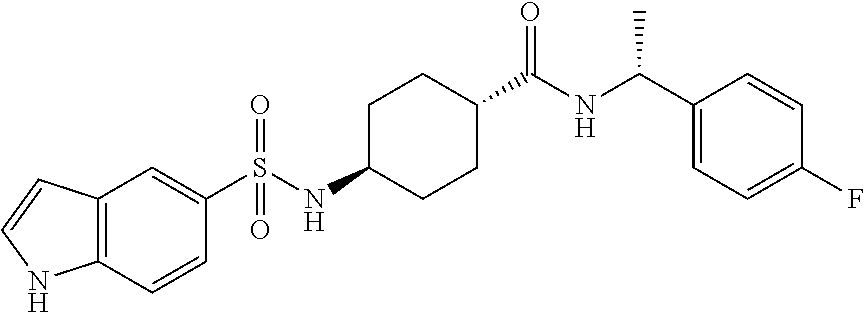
C1=CC2=C(N1)C=CC(S(NC1CCC(C(NC(C3=CC=C(F)C=C3)C)=O)CC1)(=O)=O)=C2
